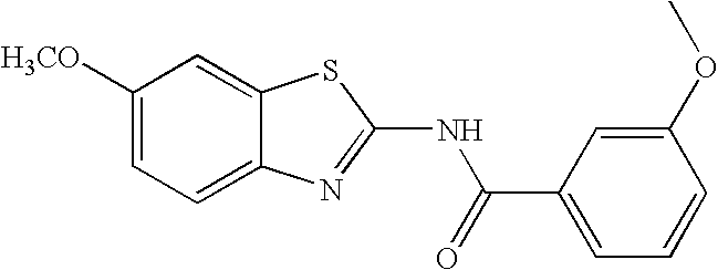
C1([H3CO])=CC=C2C(=C1)SC(NC(C1=CC=CC(OC)=C1)=O)=N2
